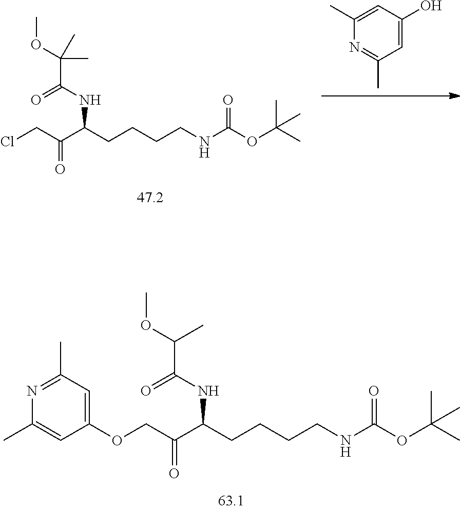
O(CC(C(CCCCNC(OC(C)(C)C)=O)NC(C(OC)C)=O)=O)C1=CC(C)=NC(C)=C1.ClCC(C(CCCCNC(OC(C)(C)C)=O)NC(C(OC)(C)C)=O)=O.OC1=CC(C)=NC(C)=C1
